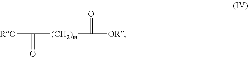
[RO]C([(CH2)m]C([OR])=O)=O
